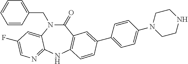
C1=CC(CN2C(=O)C3=C(NC4=NC=C(F)C=C24)C=CC(C2=CC=C(N4CCNCC4)C=C2)=C3)=CC=C1
